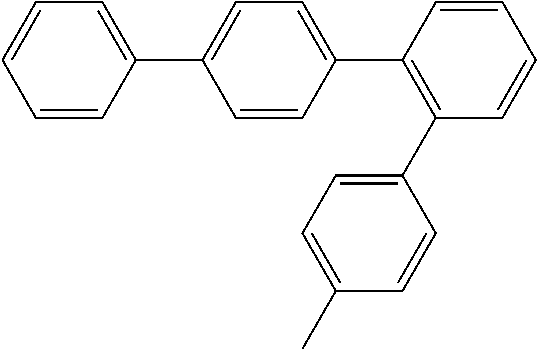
C1=CC(C2=CC=C(C3=C(C4=CC=C(C)C=C4)C=CC=C3)C=C2)=CC=C1
